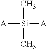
C[Si](C)([A])[A]
